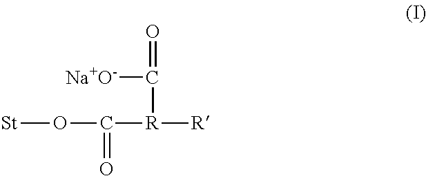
[St]OC(=O)[R]([R])C(=O)[Na+O-]
